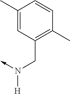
N([H])(CC1=C(C)C=CC(C)=C1)->C
